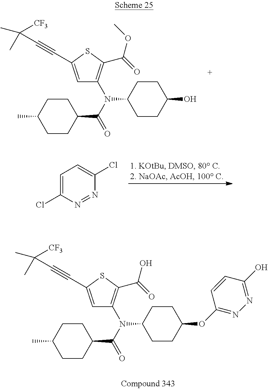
C1=C(Cl)N=NC(Cl)=C1.C1CC(N(C(=O)C2CCC(C)CC2)C2=C(C(OC)=O)SC(C#CC(C)(C)[CF3])=C2)CCC1O.C1CC(N(C(=O)C2CCC(C)CC2)C2=C(C(O)=O)SC(C#CC(C)(C)[CF3])=C2)CCC1OC1=NN=C(O)C=C1
